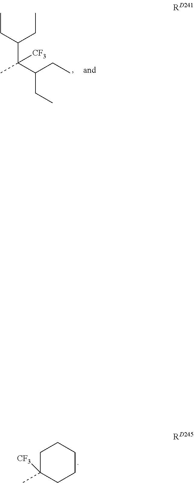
C1C(C)([CF3])CCCC1.CC(C(CC)CC)(C(CC)CC)[CF3]
